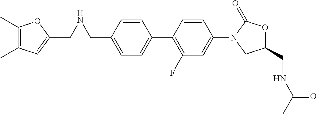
C1(CNCC2=CC(C)=C(C)O2)=CC=C(C2=C(F)C=C(N3C(=O)OC(CNC(C)=O)C3)C=C2)C=C1
